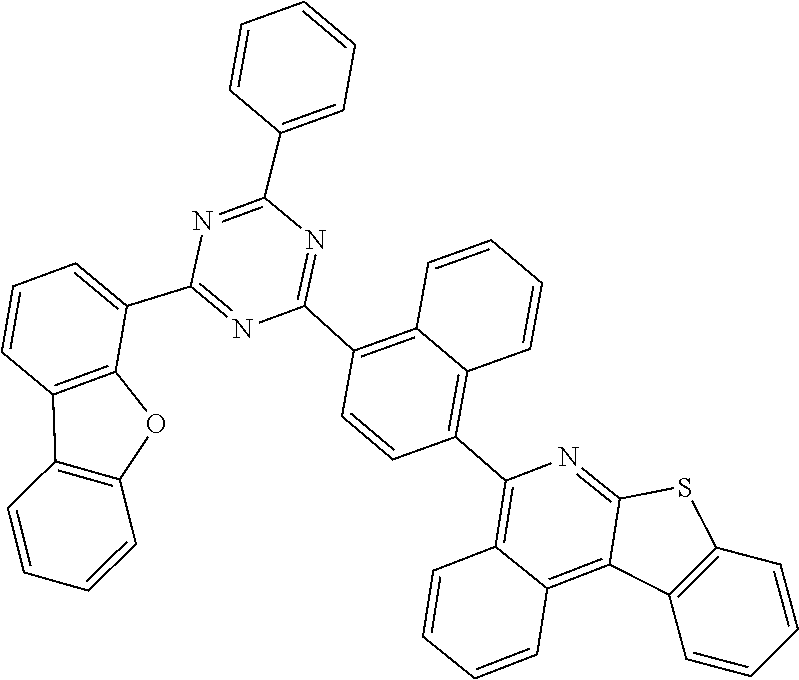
C1=CC=C(C2=NC(C3=CC=CC4=C3OC3=C4C=CC=C3)=NC(C3=C4C=CC=CC4=C(C4=C5C(=C6C(=N4)SC4=C6C=CC=C4)C=CC=C5)C=C3)=N2)C=C1
